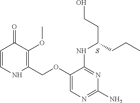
C1(OCC2=C(OC)C(=O)C=CN2)=CN=C(N)N=C1NC(CCO)CCC.S
